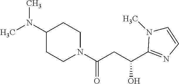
N1(C(CC(O)C2=NC=CN2C)=O)CCC(N(C)C)CC1
